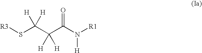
[R3]SC(C(C(N([R1])[H])=O)([H])[H])([H])[H]
